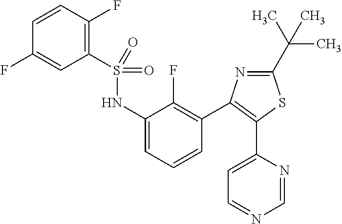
C1(S(=O)(=O)NC2=CC=CC(C3=C(C4=CC=NC=N4)SC(C(C)(C)C)=N3)=C2F)=C(F)C=CC(F)=C1
